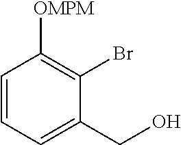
C1=CC=C(CO)C(Br)=C1[OMPM]
